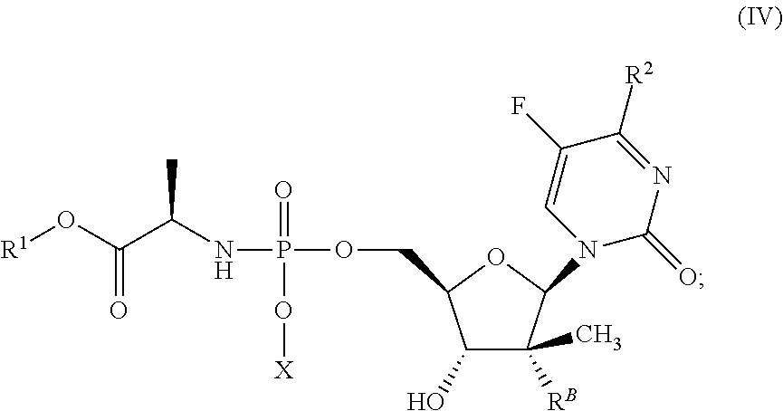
C1(O)C([RB])(C)C(N2C(=O)N=C([R2])C(F)=C2)OC1COP(NC(C(O[R1])=O)C)(O[X])=O
